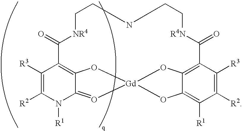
C1([R3])=C([R2])N([R1])C2=O[Gd]34OC2=C1C(=O)[NR4]CCNCC[R4N]C(=O)C1=C(C(=C([R1])C([R2])=C1[R3])O3)O4
